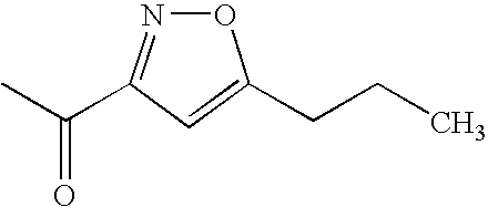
O1N=C(C(=O)C)C=C1CCC
